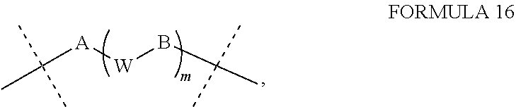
C([A][W]BC(C)(C)C)(C)(C)C
